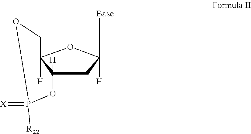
C1C2([H])C([H])(OC1([Base])[H])COP([R22])(=[X])O2
